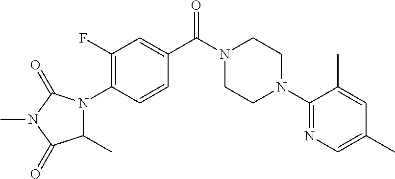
C1(F)=C(N2C(C)C(=O)N(C)C2=O)C=CC(C(N2CCN(C3=NC=C(C)C=C3C)CC2)=O)=C1
